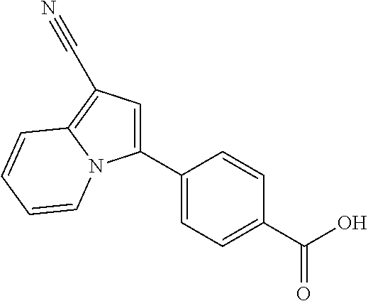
C1(C2=CC=C(C(O)=O)C=C2)=CC(C#N)=C2N1C=CC=C2
